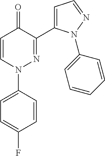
C1=C(N2N=C(C3=CC=NN3C3=CC=CC=C3)C(=O)C=C2)C=CC(F)=C1
